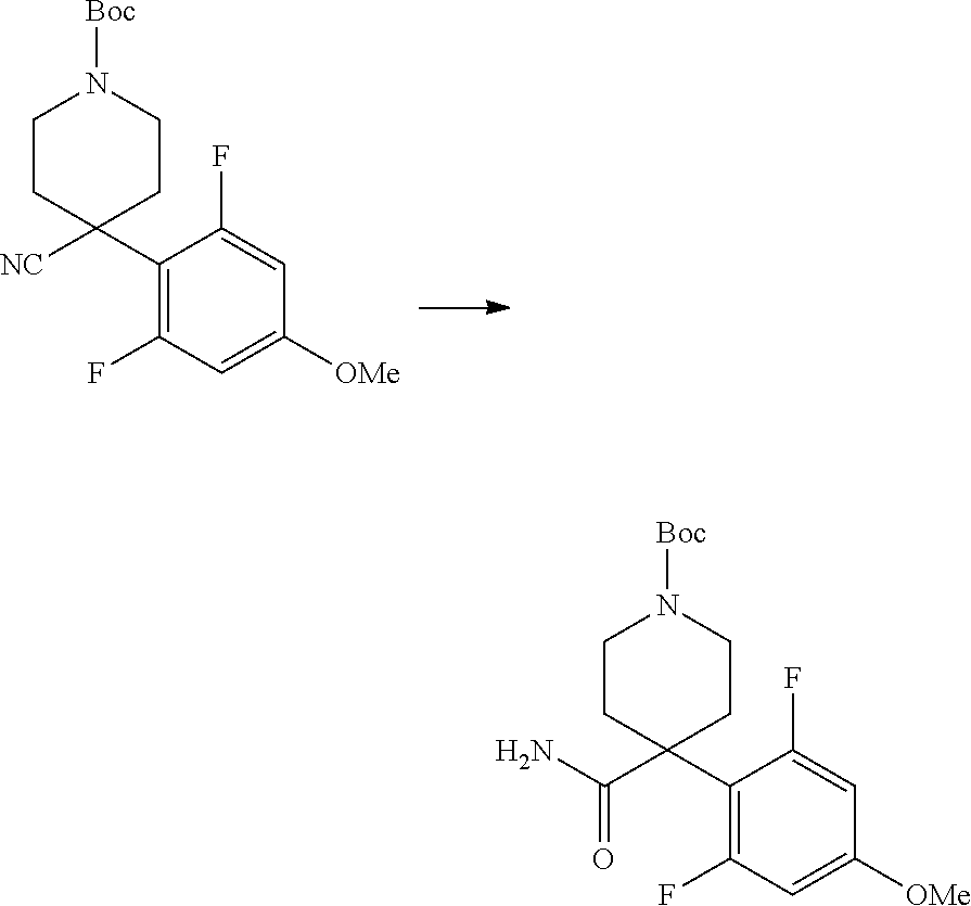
C1(C2([NC])CCN([Boc])CC2)=C(F)C=C([OMe])C=C1F.C1(C2(C(=O)N)CCN([Boc])CC2)=C(F)C=C([OMe])C=C1F
